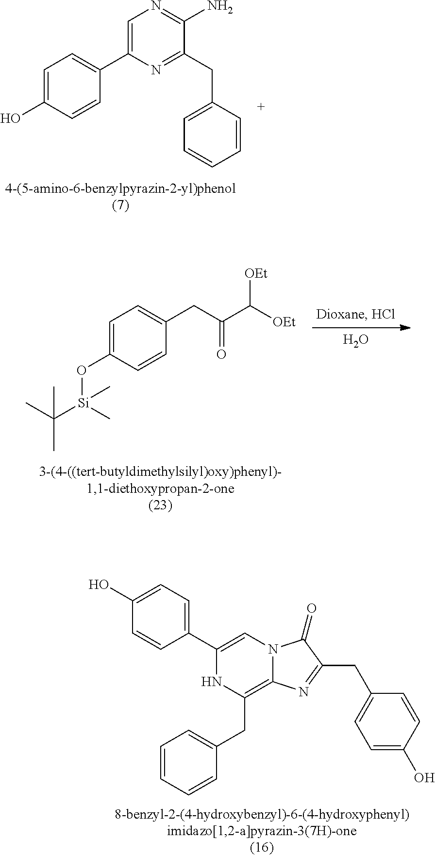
C1=C(C2=CC=C(O)C=C2)N=C(CC2=CC=CC=C2)C(N)=N1.O([Si](C(C)(C)C)(C)C)C1=CC=C(CC(=O)C([OEt])[OEt])C=C1.O.C1(O)=CC=C(C2=CN3C(=C(CC4=CC=CC=C4)N2)N=C(CC2=CC=C(O)C=C2)C3=O)C=C1
